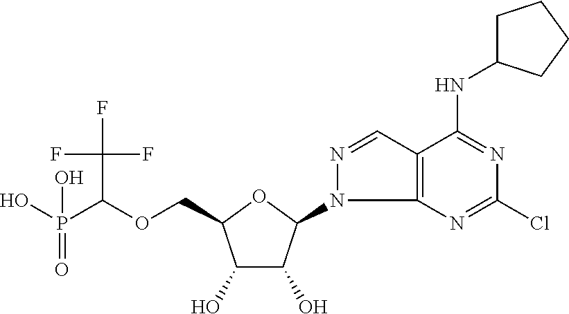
C(OCC1C(O)C(O)C(N2C3=C(C=N2)C(NC2CCCC2)=NC(Cl)=N3)O1)(P(O)(=O)O)C(F)(F)F
